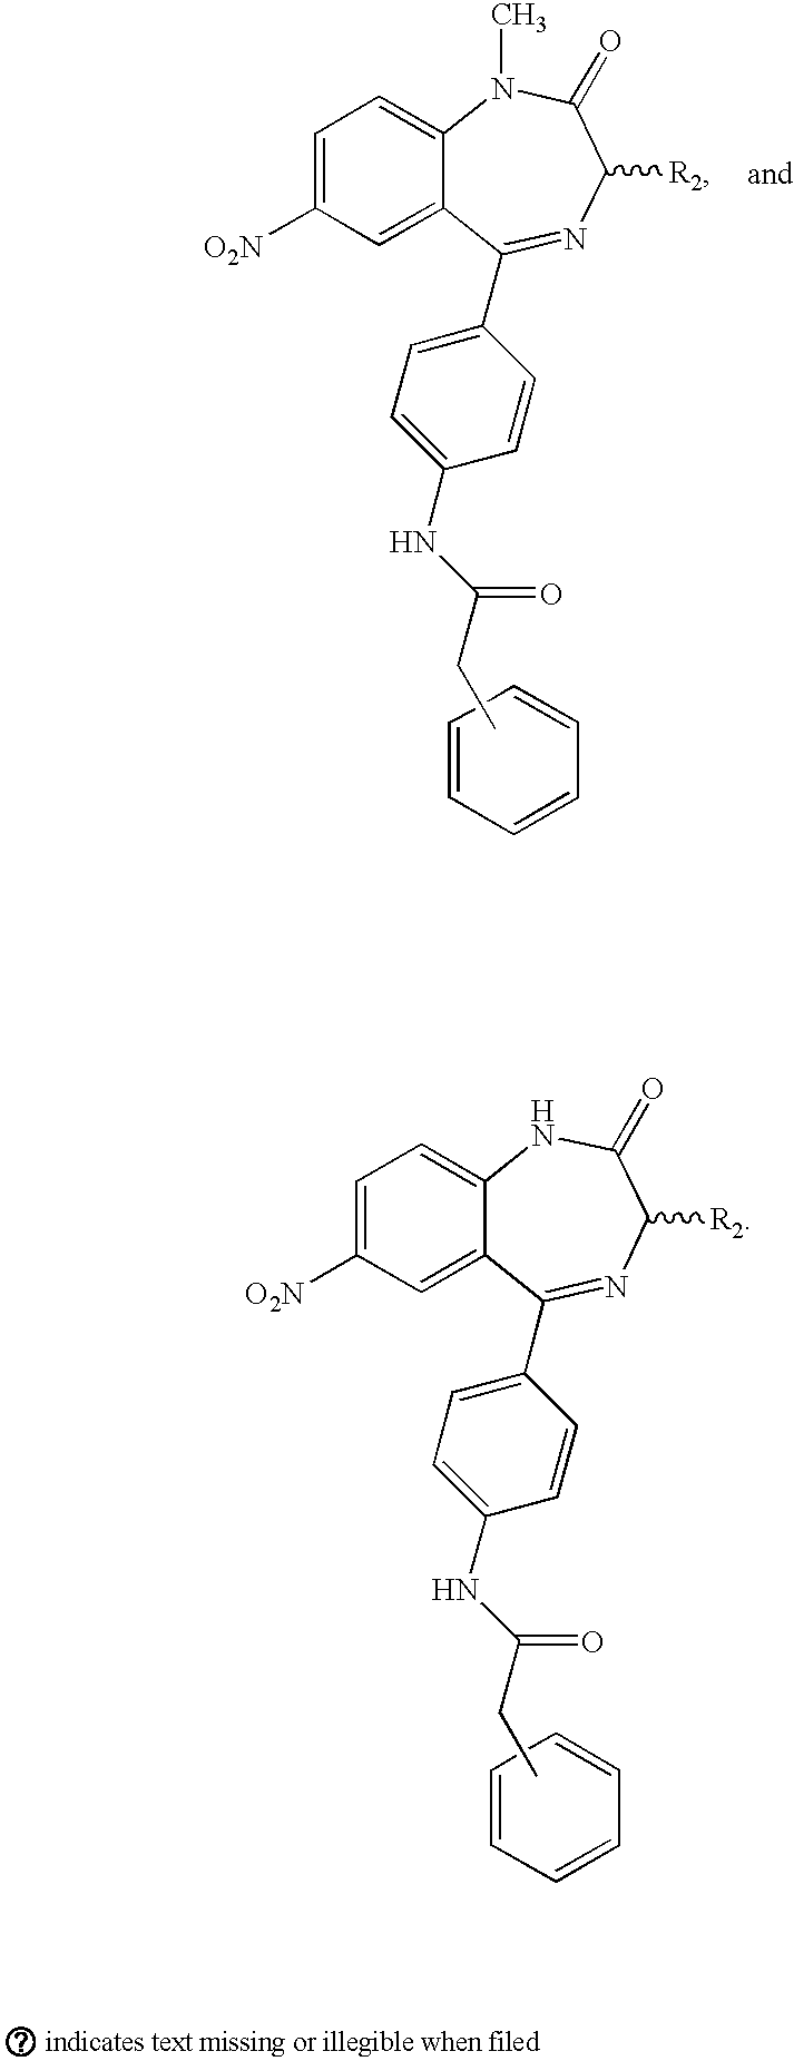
C1=CC=CC=C1.C1=C([O2N])C=C2C(=C1)NC(=O)C([R2])N=C2C1=CC=C(NC(=O)CC)C=C1.C1=CC=CC=C1.C1=C([O2N])C=C2C(=C1)N(C)C(=O)C([R2])N=C2C1=CC=C(NC(=O)CC)C=C1
